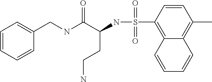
C(NC(C(NS(=O)(=O)C1=C2C(=C(C)C=C1)C=CC=C2)CCN)=O)C1=CC=CC=C1
